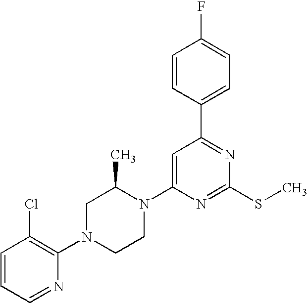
C1=CC=NC(N2CCN(C3=CC(C4=CC=C(F)C=C4)=NC(SC)=N3)C(C)C2)=C1Cl
